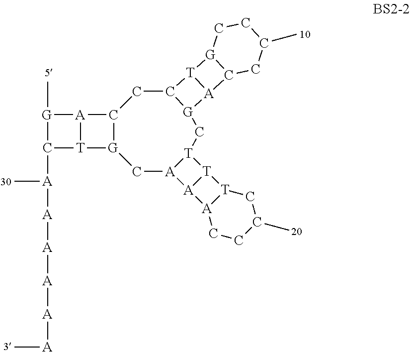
C12[G](C[A]3[T](C[G]4C(C1)[T]1[A]4C4[G]1CCC(C)C4)[T]1[A]3[A]3[T]1CC(C)CC3)[T]1[A]2[G](C)C1[A](C)[A][A][A][A][A]C
